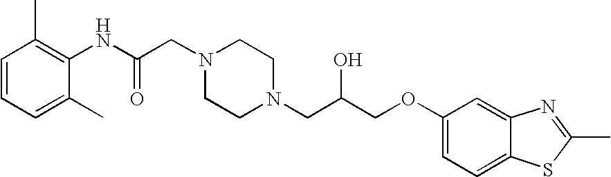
C1=CC=C(C)C(NC(CN2CCN(CC(COC3=CC=C4C(=C3)N=C(C)S4)O)CC2)=O)=C1C
